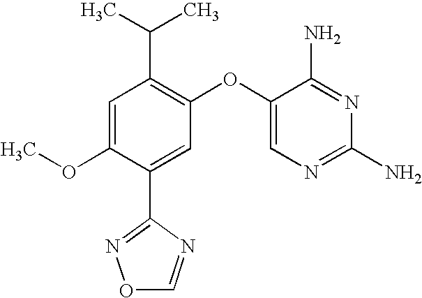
C1=C(OC)C(C2=NOC=N2)=CC(OC2=CN=C(N)N=C2N)=C1C(C)C
